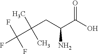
C(CC(C(O)=O)N)(C(F)(F)F)(C)C
